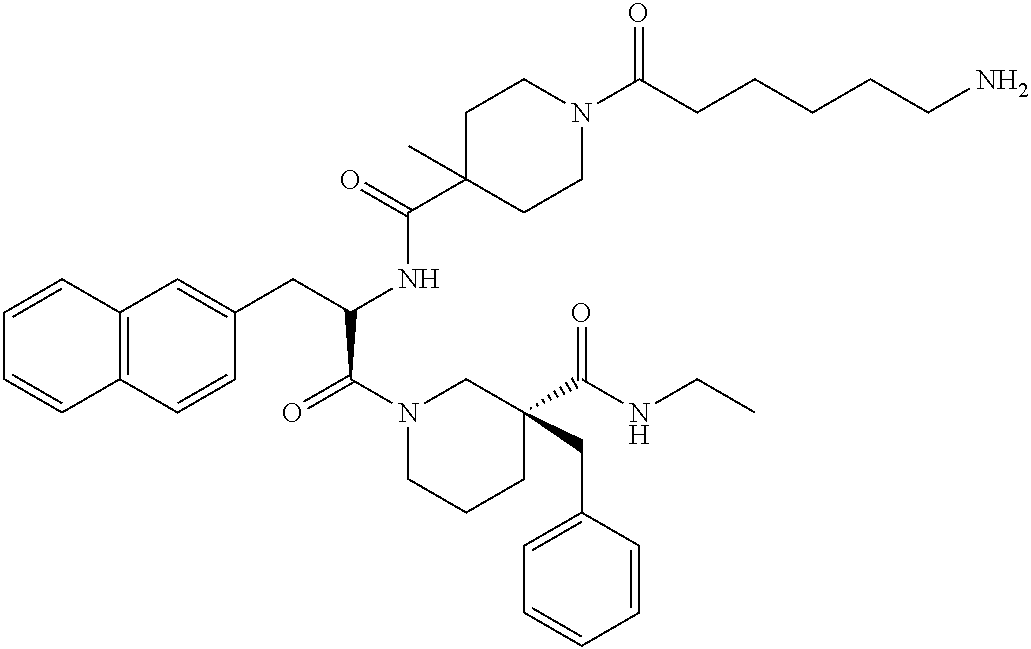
C12=C(C=CC(CC(NC(C3(C)CCN(C(CCCCCN)=O)CC3)=O)C(N3CCCC(C(NCC)=O)(CC4=CC=CC=C4)C3)=O)=C1)C=CC=C2
